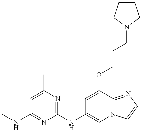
CNC1=NC(NC2=CN3C(=NC=C3)C(OCCCN3CCCC3)=C2)=NC(C)=C1
